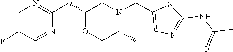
O1CC(C)N(CC2=CN=C(NC(C)=O)S2)CC1CC1=NC=C(F)C=N1
